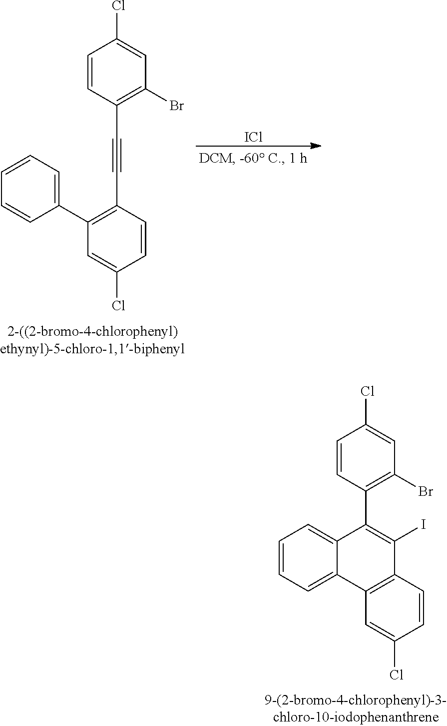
C12=C(C=CC(Cl)=C1)C(I)=C(C1=C(Br)C=C(Cl)C=C1)C1=CC=CC=C21.C1(C2=CC=CC=C2)=C(C#CC2=C(Br)C=C(Cl)C=C2)C=CC(Cl)=C1.[ICl]
